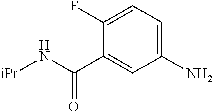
C1(N)=CC=C(F)C(C(N[iPr])=O)=C1
